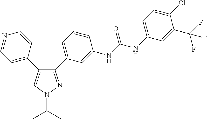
C1=C(NC(NC2=CC(C3=NN(C(C)C)C=C3C3=CC=NC=C3)=CC=C2)=O)C=C(C(F)(F)F)C(Cl)=C1
